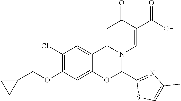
C1(Cl)=C(OCC2CC2)C=C2C(=C1)C1=CC(=O)C(C(=O)O)=CN1C(C1=NC(C)=CS1)O2
